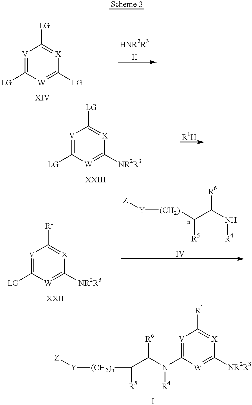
[V]1=C([LG])[W]=C([LG])[X]=C1[LG].[V]1=C([LG])[W]=C([NR2R3])[X]=C1[LG].[V]1=C([LG])[W]=C([NR2R3])[X]=C1[R1].[Z][Y][(CH2)]C([R5])C([R6])N[R4].[V]1=C(N(C([R6])C([(CH2)n][Y][Z])[R5])[R4])[W]=C([NR2R3])[X]=C1[R1]
